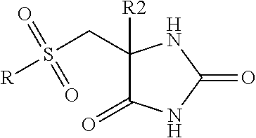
[R]S(=O)(=O)CC1([R2])C(=O)NC(=O)N1
